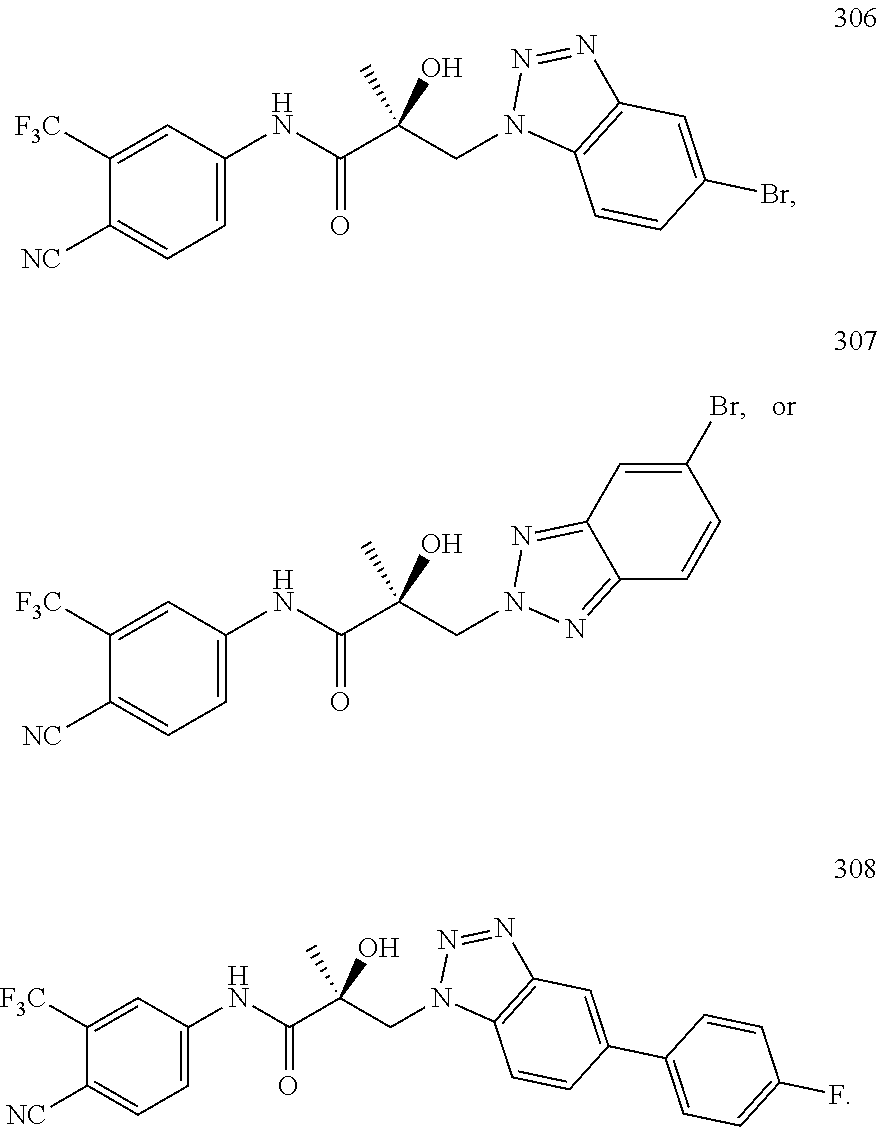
C1([F3C])=CC(NC(C(CN2N=C3C(=N2)C=C(Br)C=C3)(C)O)=O)=CC=C1[NC].C1([F3C])=CC(NC(C(CN2C3=C(N=N2)C=C(Br)C=C3)(C)O)=O)=CC=C1[NC].C1([F3C])=CC(NC(C(CN2C3=C(N=N2)C=C(C2=CC=C(F)C=C2)C=C3)(C)O)=O)=CC=C1[NC]
